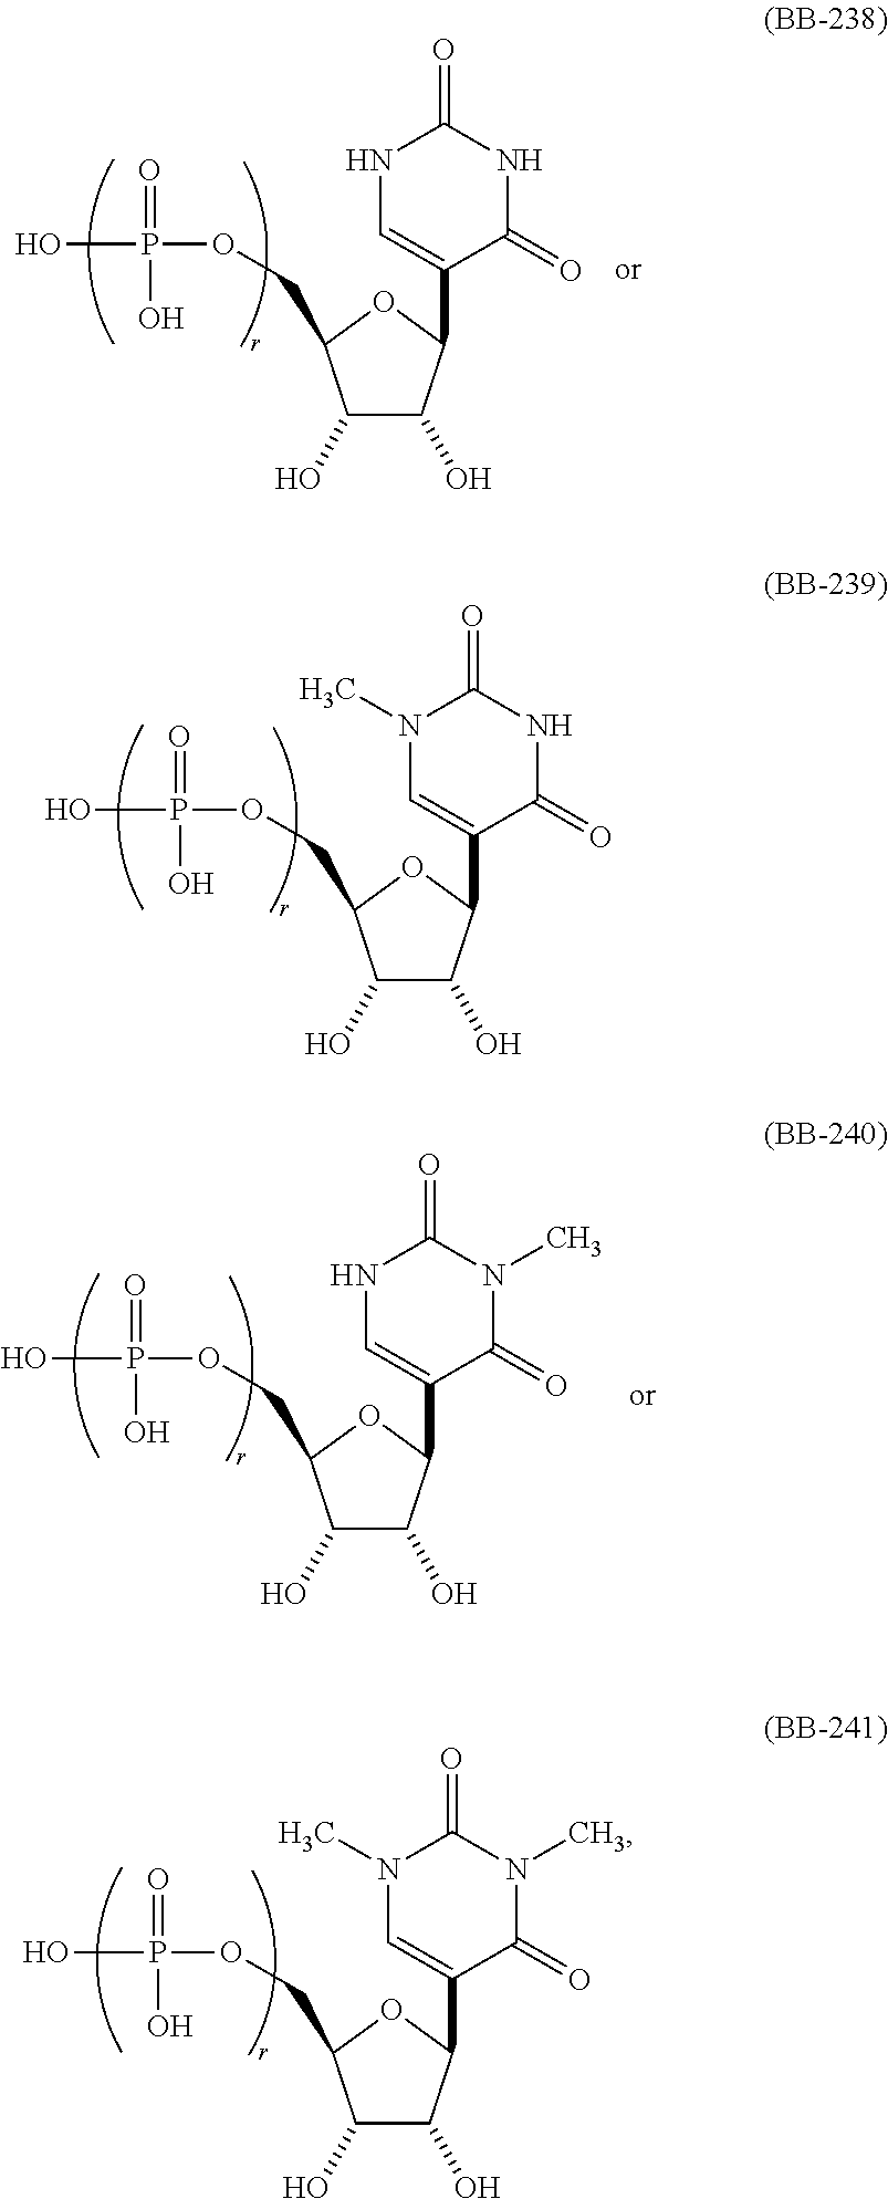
C1(O)C(O)C(C2=CN(C)C(=O)NC2=O)OC1COP(O)(=O)O.C1(O)C(O)C(C2=CNC(=O)NC2=O)OC1COP(O)(=O)O.C1(O)C(O)C(C2=CN(C)C(=O)N(C)C2=O)OC1COP(O)(=O)O.C1(O)C(O)C(C2=CNC(=O)N(C)C2=O)OC1COP(O)(=O)O
